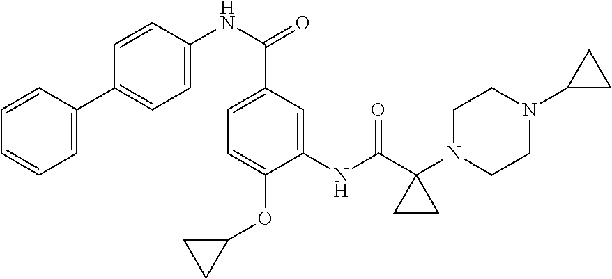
C1=C(C2=CC=C(NC(=O)C3=CC=C(OC4CC4)C(NC(C4(N5CCN(C6CC6)CC5)CC4)=O)=C3)C=C2)C=CC=C1
